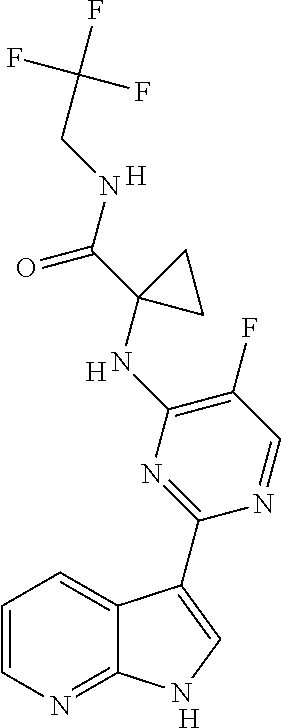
C1=CN=C2C(=C1)C(C1=NC(NC3(C(NCC(F)(F)F)=O)CC3)=C(F)C=N1)=CN2.[H].[H].[H]
